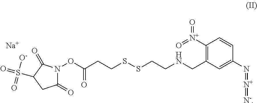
C1([N+](=O)=O)=C(CNCCSSCCC(ON2C(=O)CC(S(=O)(=O)[O-])C2=O)=O)C=C(N=[N+]=[N-])C=C1.[Na]
